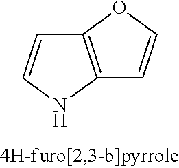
C12=C(NC=C1)C=CO2
